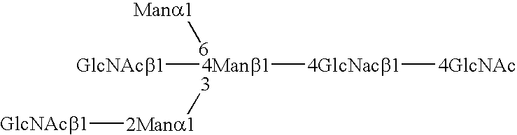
[Mana1][6].[3][2Mana1][GlcNAcb1].[4Manb1]([4GlcNacb1][4GlcNAc])[GlcNAcb1]
